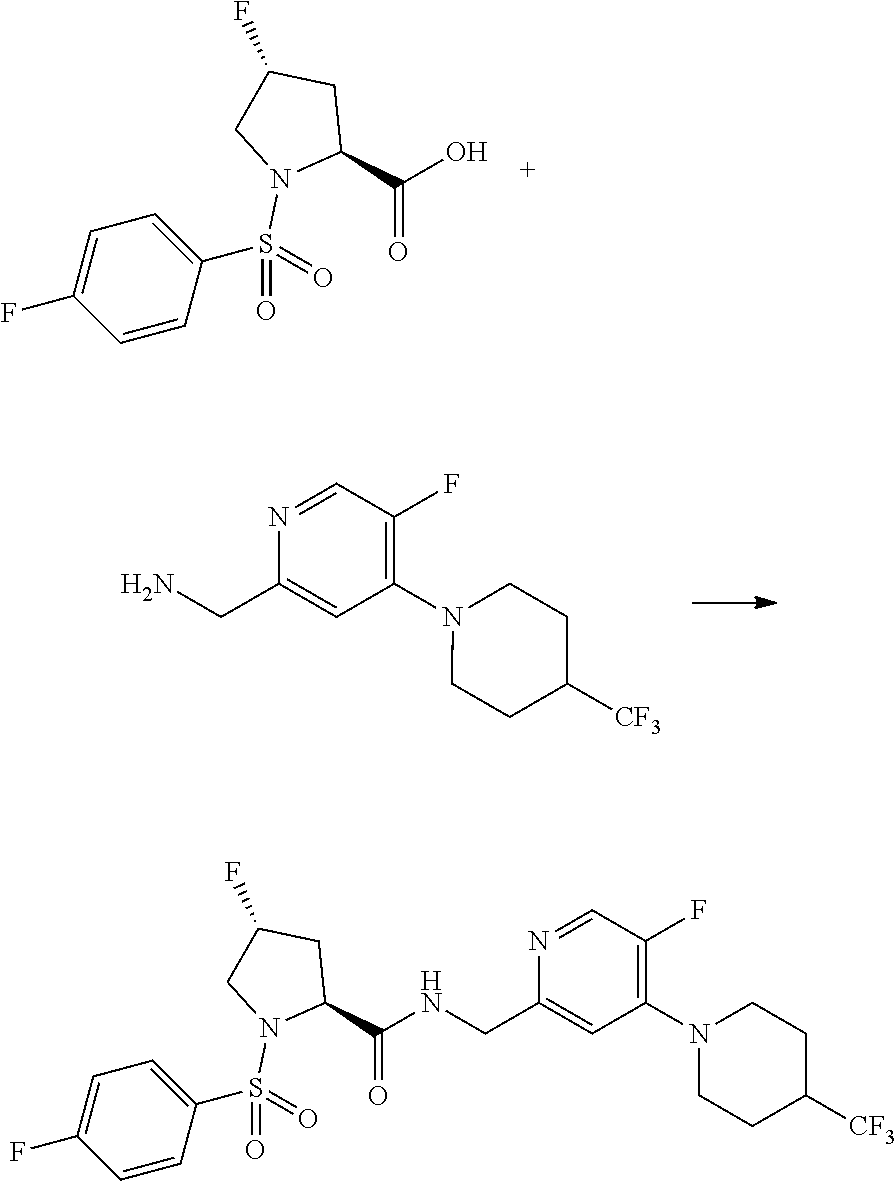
OC(C1CC(F)CN1S(=O)(=O)C1=CC=C(F)C=C1)=O.C1(N2CCC([CF3])CC2)=C(F)C=NC(CN)=C1.N(C(C1CC(F)CN1S(=O)(=O)C1=CC=C(F)C=C1)=O)CC1=CC(N2CCC([CF3])CC2)=C(F)C=N1
